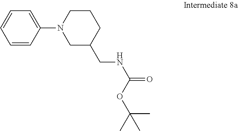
C1=CC(N2CC(CNC(=O)OC(C)(C)C)CCC2)=CC=C1
